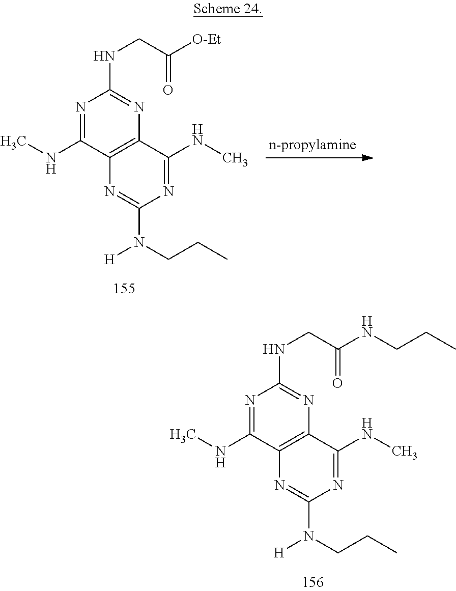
N1=C(NC)C2=C(N=C1NCC(NCCC)=O)C(NC)=NC(N(CCC)[H])=N2.N1=C(NC)C2=C(N=C1NCC([O-Et])=O)C(NC)=NC(N(CCC)[H])=N2
